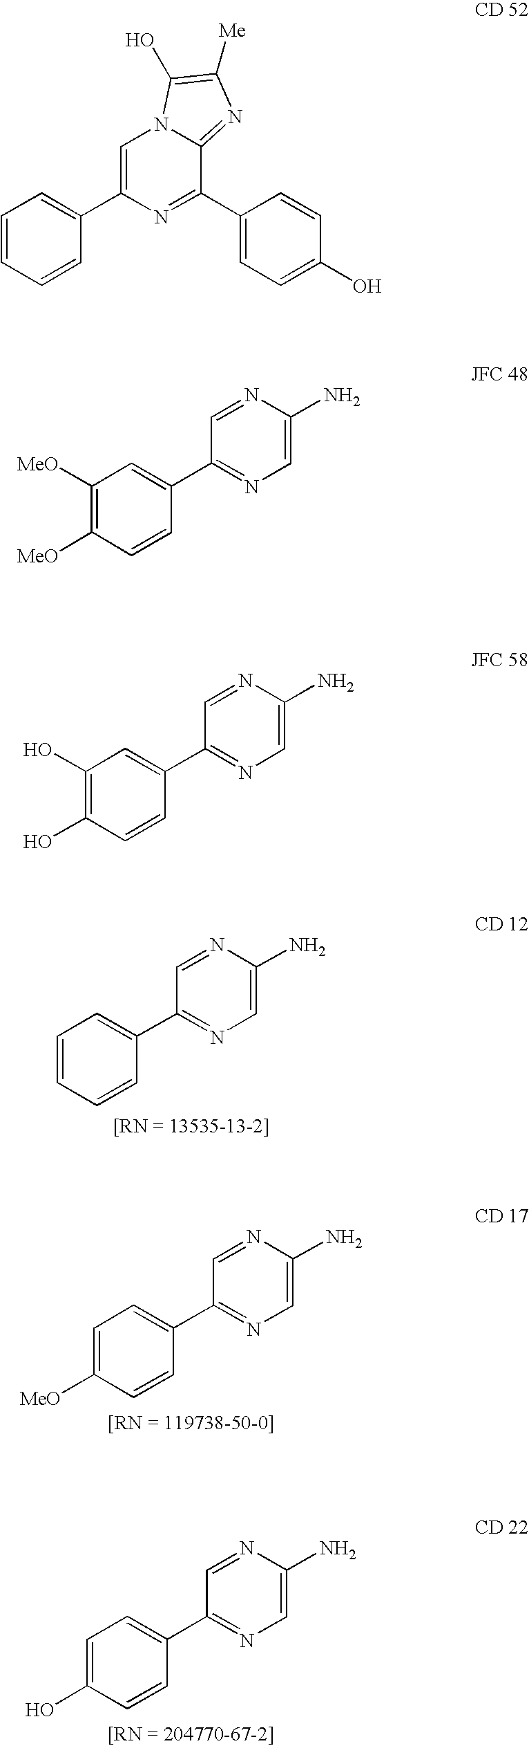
C1=CC=CC(C2=NC=C(N)N=C2)=C1.C1=C([MeO])C=CC(C2=NC=C(N)N=C2)=C1.C1=C(O)C=CC(C2=NC=C(N)N=C2)=C1.C1=CC=CC(C2=CN3C(=NC([Me])=C3O)C(C3=CC=C(O)C=C3)=N2)=C1.C1([MeO])=C([MeO])C=CC(C2=NC=C(N)N=C2)=C1.C1(O)=C(O)C=CC(C2=NC=C(N)N=C2)=C1
